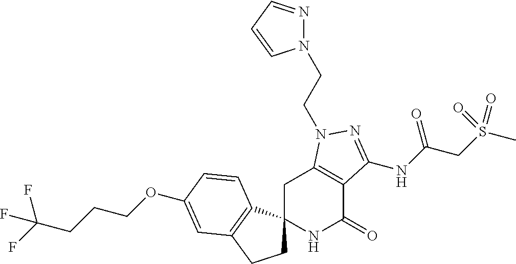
C1C2(C3=C(C1)C=C(OCCCC(F)(F)F)C=C3)NC(=O)C1=C(C2)N(CCN2N=CC=C2)N=C1NC(CS(C)(=O)=O)=O
